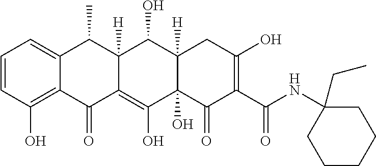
C1=CC(O)=C2C(=C1)C(C)C1([H])C(=C(O)C3(O)C([H])(C1O)CC(O)=C(C(NC1(CC)CCCCC1)=O)C3=O)C2=O
